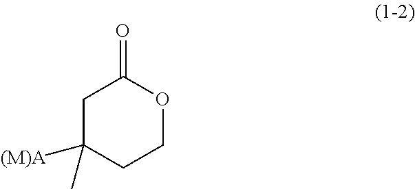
C1COC(=O)CC1([(M)A])C
